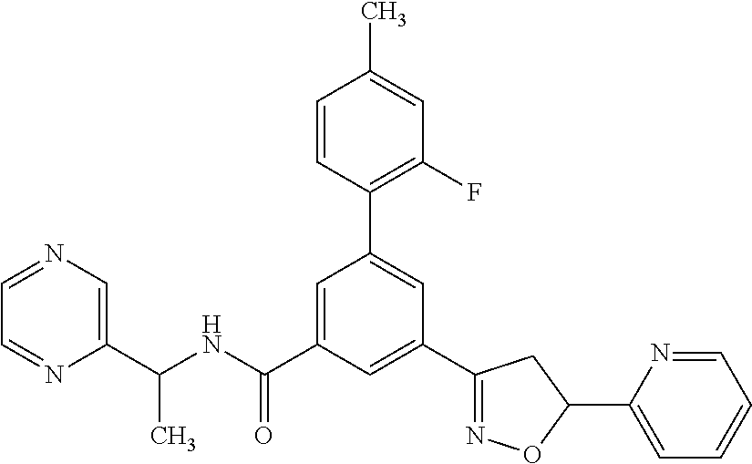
C1(C(NC(=O)C2=CC(C3=C(F)C=C(C)C=C3)=CC(C3=NOC(C4=CC=CC=N4)C3)=C2)C)=CN=CC=N1
